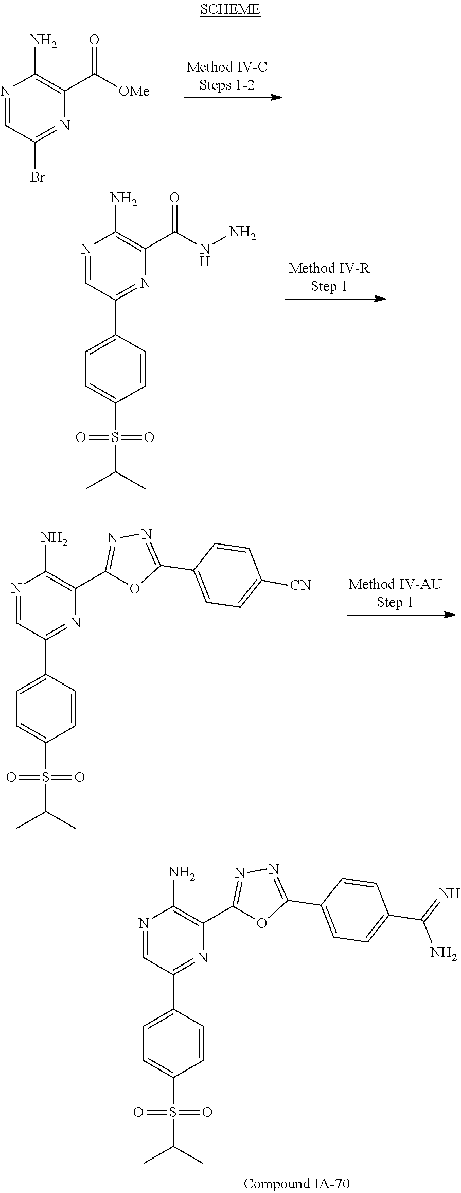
N1=CC(Br)=NC(C([OMe])=O)=C1N.N1=CC(C2=CC=C(S(=O)(=O)C(C)C)C=C2)=NC(C(NN)=O)=C1N.N1=CC(C2=CC=C(S(=O)(=O)C(C)C)C=C2)=NC(C2=NN=C(C3=CC=C([CN])C=C3)O2)=C1N.N1=CC(C2=CC=C(S(=O)(=O)C(C)C)C=C2)=NC(C2=NN=C(C3=CC=C(C(N)=N)C=C3)O2)=C1N
